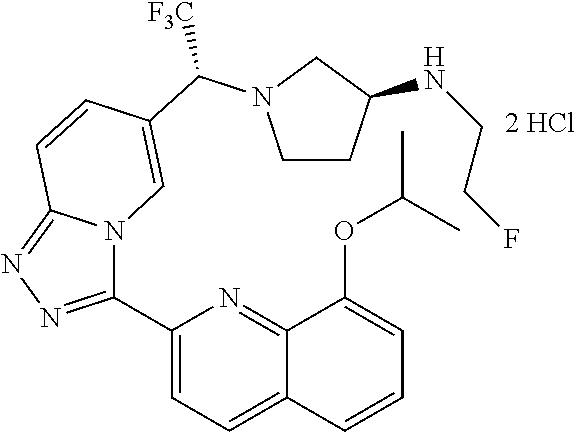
C1(C2=NN=C3N2C=C(C([F3C])N2CCC(NCCF)C2)C=C3)=CC=C2C(=N1)C(OC(C)C)=CC=C2
